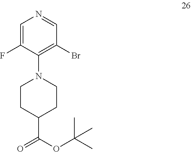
C1(F)=CN=CC(Br)=C1N1CCC(C(=O)OC(C)(C)C)CC1
